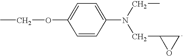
C1=CC(N(CC)CC2OC2)=CC=C1OCC
